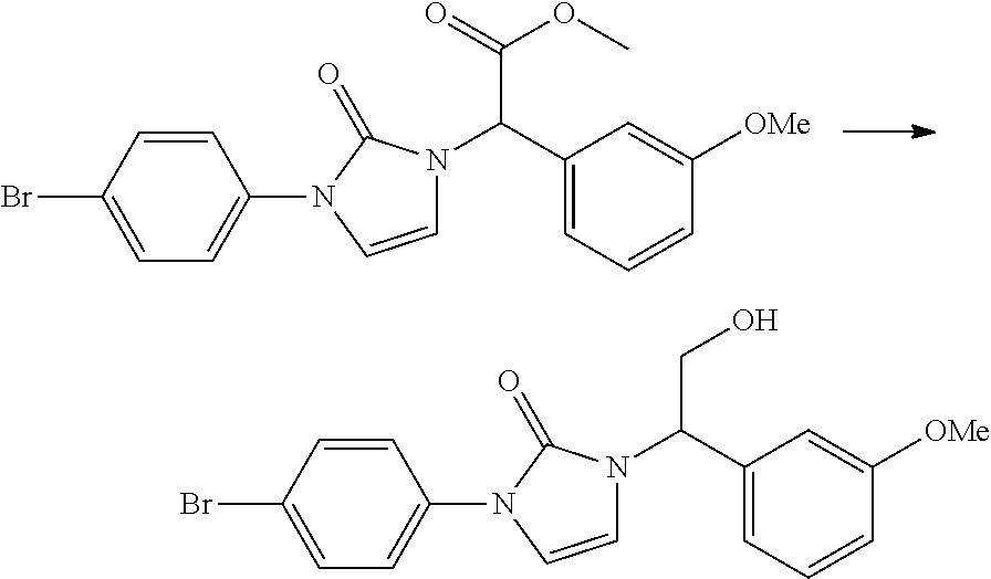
C1=CC(N2C=CN(C(C3=CC=CC([OMe])=C3)C(OC)=O)C2=O)=CC=C1Br.C1=CC(N2C=CN(C(C3=CC=CC([OMe])=C3)CO)C2=O)=CC=C1Br
